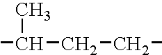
CC(C)CCC
